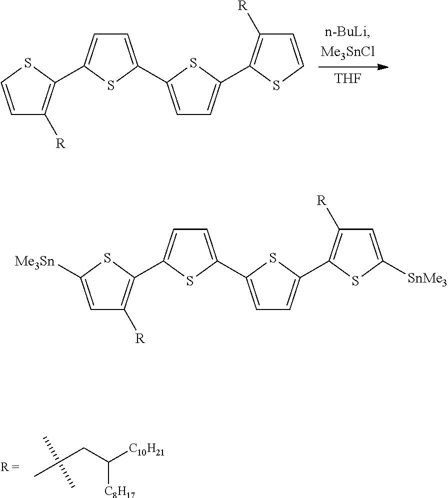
CC(C)(CC([C8H17])[C10H21])C.[THF].C1=C(C2=CC=C(C3=C([R])C=CS3)S2)SC(C2=C([R])C=CS2)=C1.C1=C(C2=CC=C(C3=C([R])C=C([SnMe3])S3)S2)SC(C2=C([R])C=C([Me3Sn])S2)=C1
